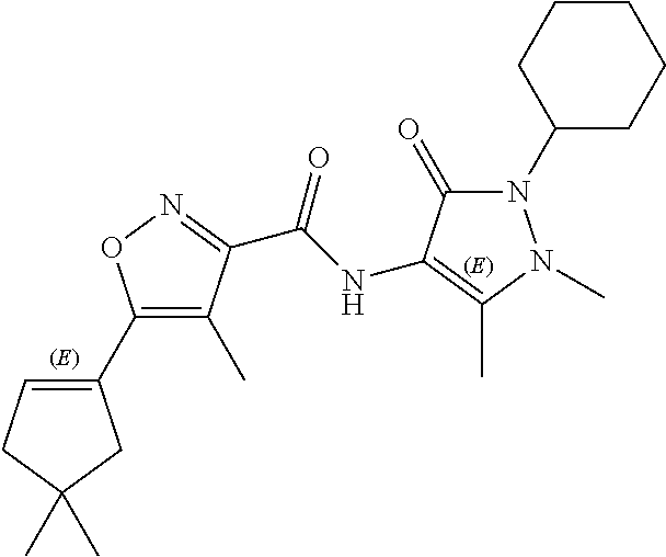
C1(C2=CCC(C)(C)C2)=C(C)C(C(NC2=C(C)N(C)N(C3CCCCC3)C2=O)=O)=NO1
